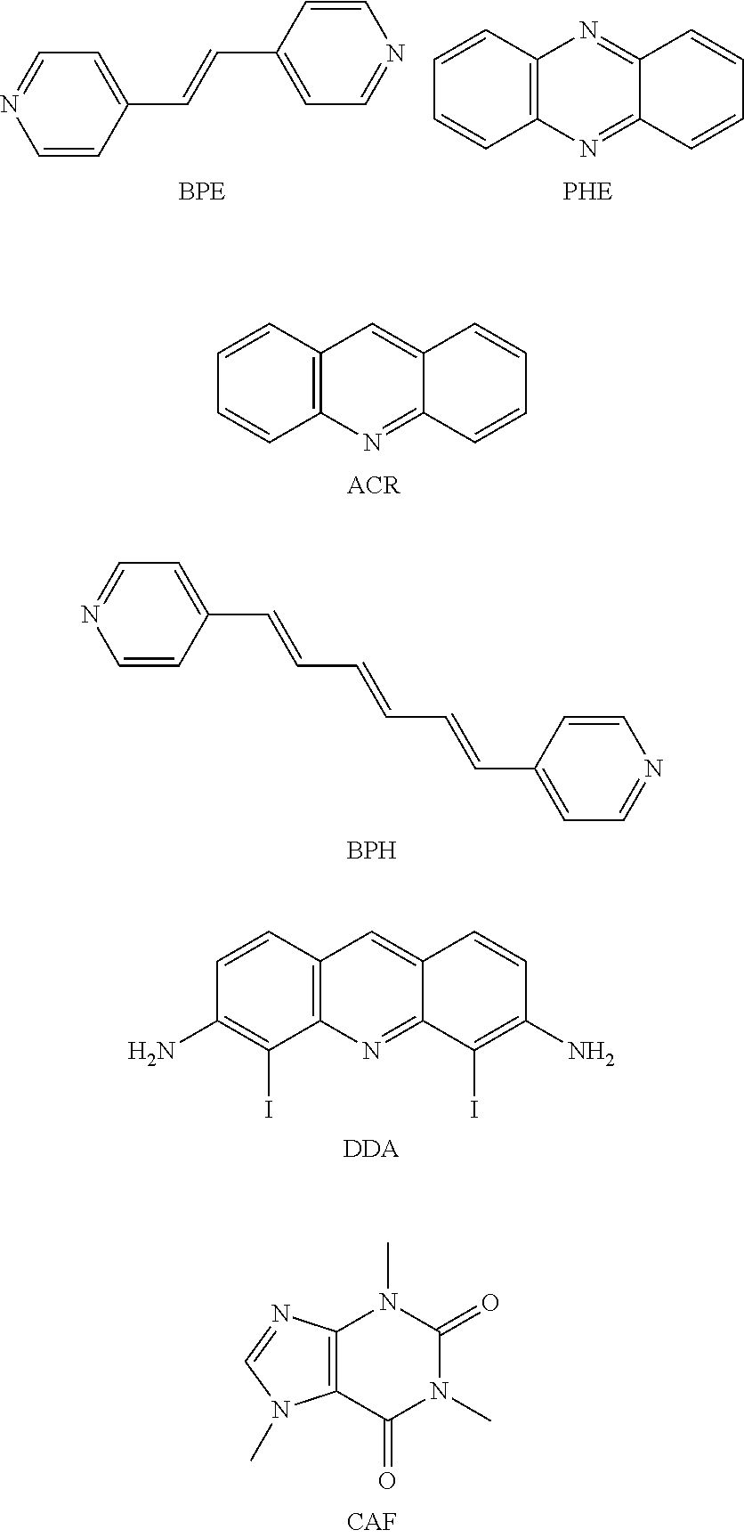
C12=C(C=CC=C1)C=C1C(=N2)C=CC=C1.C1=CC(C=CC=CC=CC2=CC=NC=C2)=CC=N1.[BPH].C12=C(C=CC(N)=C1I)C=C1C(=N2)C(I)=C(N)C=C1.[DDA].C12=C(C(=O)N(C)C(=O)N1C)N(C)C=N2.C1=CC(C=CC2=CC=NC=C2)=CC=N1.C12=C(C=CC=C1)N=C1C(=N2)C=CC=C1
